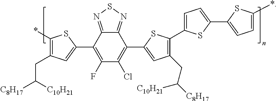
C1(*)=C(CC([C8H17])[C10H21])C=C(C2=C(F)C(Cl)=C(C3=CC(CC([C8H17])[C10H21])=C(C4=CC=C(C5=CC=C(*)S5)S4)S3)C3=NSN=C23)S1
